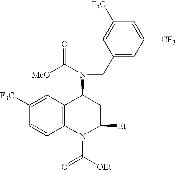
C12=C(C=C([F3C])C=C1)C(N(CC1=CC([CF3])=CC([F3C])=C1)C([MeO])=O)CC([Et])N2C([OEt])=O
